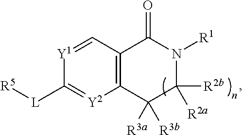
C12=C(C=[Y1]C([L][R5])=[Y2]1)C(=O)N([R1])C([R2b])([R2a])C2([R3b])[R3a]
